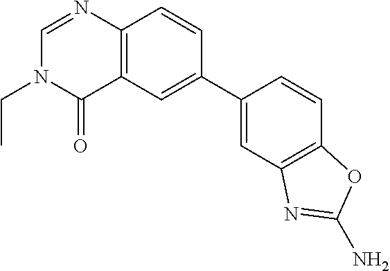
N1(CC)C(=O)C2=C(N=C1)C=CC(C1=CC3=C(C=C1)OC(N)=N3)=C2
